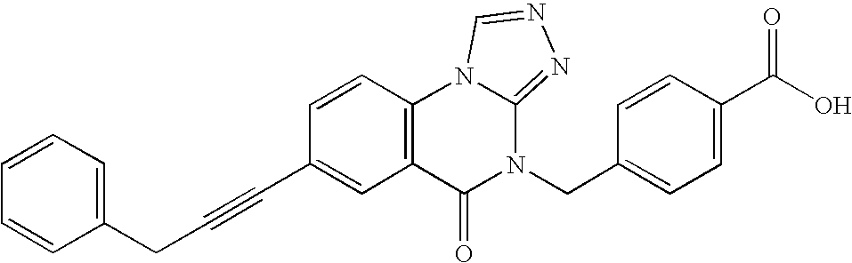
C(C#CC1=CC2=C(C=C1)N1C(=NN=C1)N(CC1=CC=C(C(O)=O)C=C1)C2=O)C1=CC=CC=C1
